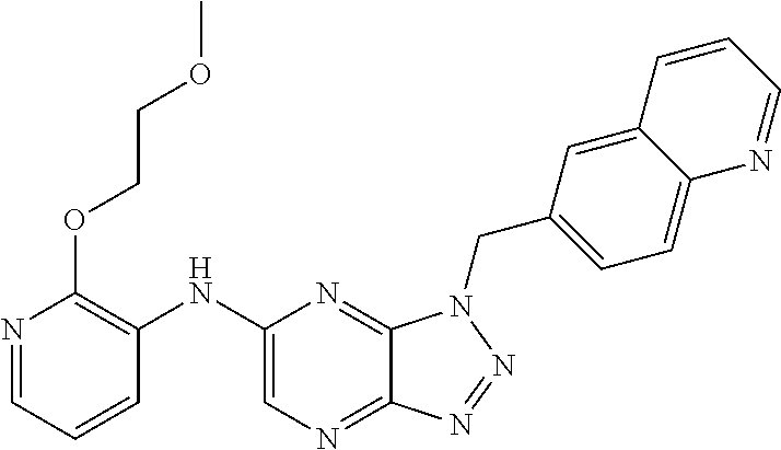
C1(NC2=C(OCCOC)N=CC=C2)=CN=C2C(=N1)N(CC1=CC=C3C(=C1)C=CC=N3)N=N2
